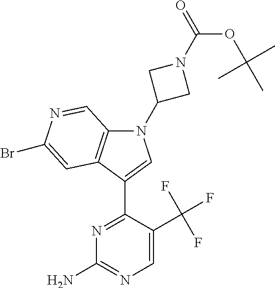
N1=C(C2=CN(C3CN(C(OC(C)(C)C)=O)C3)C3=C2C=C(Br)N=C3)C(C(F)(F)F)=CN=C1N
